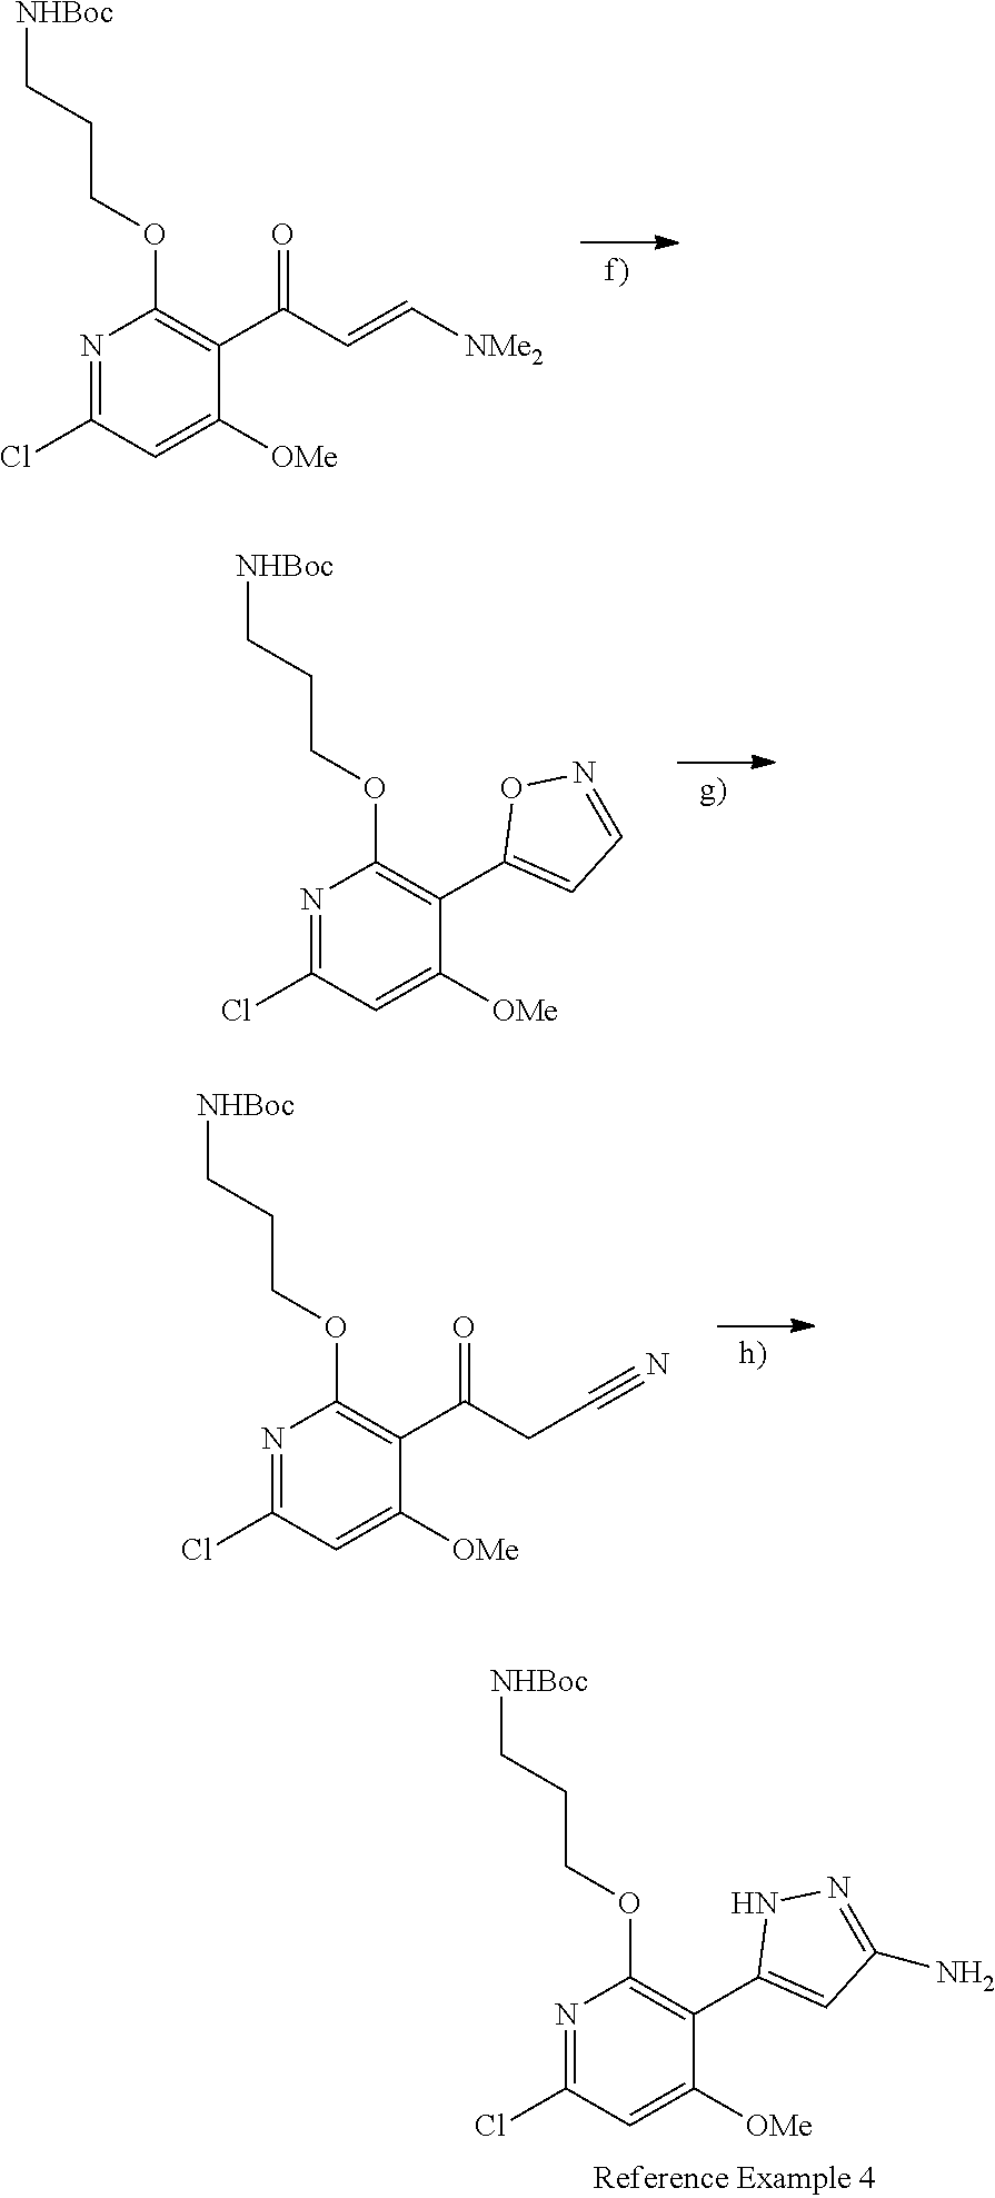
O(C1=C(C2=CC(N)=NN2)C([OMe])=CC(Cl)=N1)CCC[NHBoc].O(C1=C(C(C=C[NMe2])=O)C([OMe])=CC(Cl)=N1)CCC[NHBoc].O(C1=C(C2=CC=NO2)C([OMe])=CC(Cl)=N1)CCC[NHBoc].O(C1=C(C(CC#N)=O)C([OMe])=CC(Cl)=N1)CCC[NHBoc]
